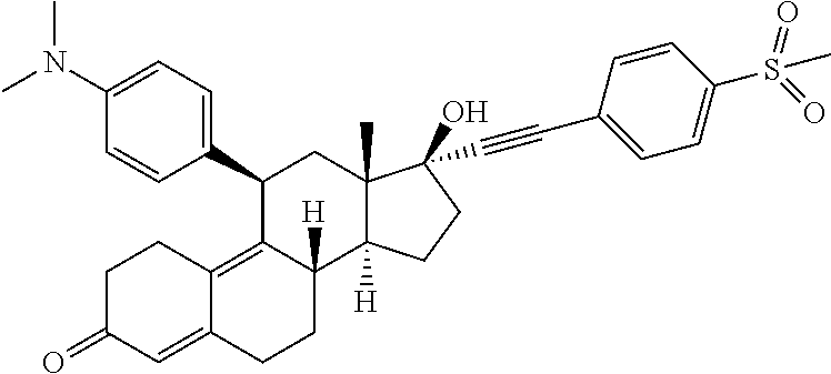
N(C1=CC=C(C2C3=C4C(=CC(=O)CC4)CCC3([H])C3([H])C(C)(C2)C(O)(C#CC2=CC=C(S(=O)(=O)C)C=C2)CC3)C=C1)(C)C
